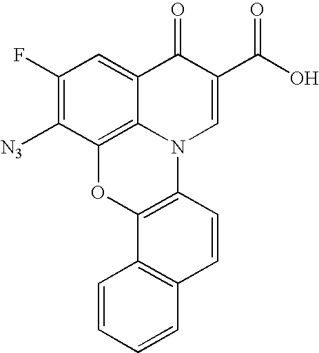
C12=C3C(=CC(F)=C1[N3])C(=O)C(C(=O)O)=CN3C1=C(O2)C2=C(C=C1)C=CC=C2
